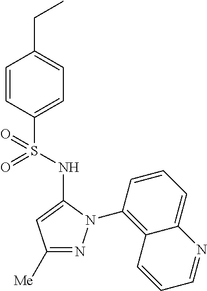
C1(S(=O)(NC2=CC([Me])=NN2C2=C3C(=CC=C2)N=CC=C3)=O)=CC=C(CC)C=C1
